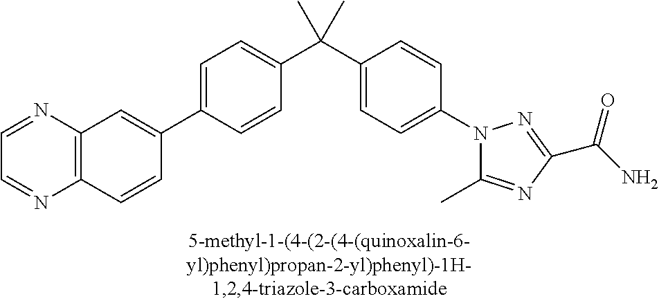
C1=C(C2=CC3=C(C=C2)N=CC=N3)C=CC(C(C2=CC=C(N3C(C)=NC(C(=O)N)=N3)C=C2)(C)C)=C1
